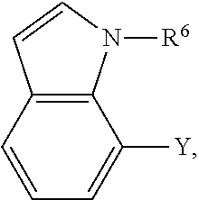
C1=CC=C([Y])C2=C1C=CN2[R6]
